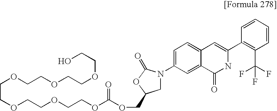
O(CCOCCOCCOC(OCC1CN(C2=CC=C3C(=C2)C(=O)NC(C2=C(C(F)(F)F)C=CC=C2)=C3)C(=O)O1)=O)CCOCCOCCO
